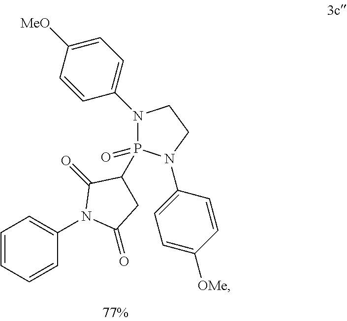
C1=CC=CC(N2C(=O)CC(P3(=O)N(C4=CC=C([MeO])C=C4)CCN3C3=CC=C([OMe])C=C3)C2=O)=C1
